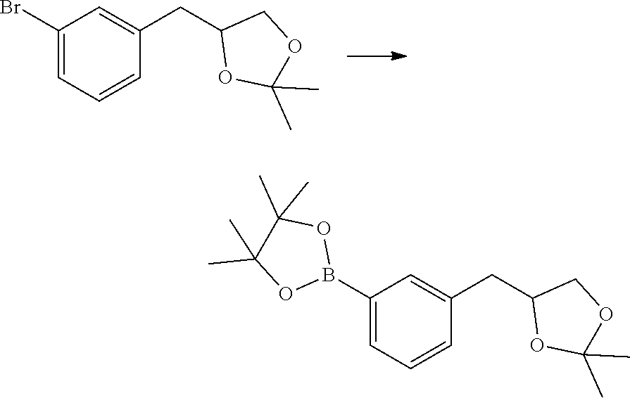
C1(Br)=CC=CC(CC2OC(C)(C)OC2)=C1.C1(B2OC(C)(C)C(C)(C)O2)=CC=CC(CC2OC(C)(C)OC2)=C1
